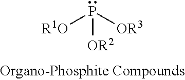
P([R1O])([OR3])[OR2]
